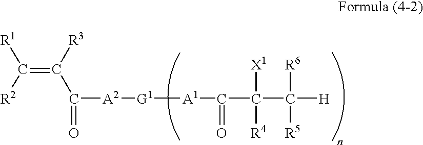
C(=C(C([A2][G1][A1]C(C(C([H])([R5])[R6])([R4])[X1])=O)=O)[R3])([R1])[R2]
